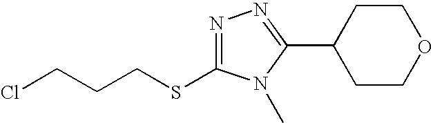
N1=C(SCCCCl)N(C)C(C2CCOCC2)=N1
